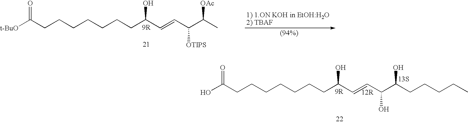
[t-BuO]C(CCCCCCCC(C=CC(C(C)[OAc])[OTIPS])O)=O.[9R].OC(CCCCCCCC(C=CC(C(CCCCC)O)O)O)=O.[13S]
